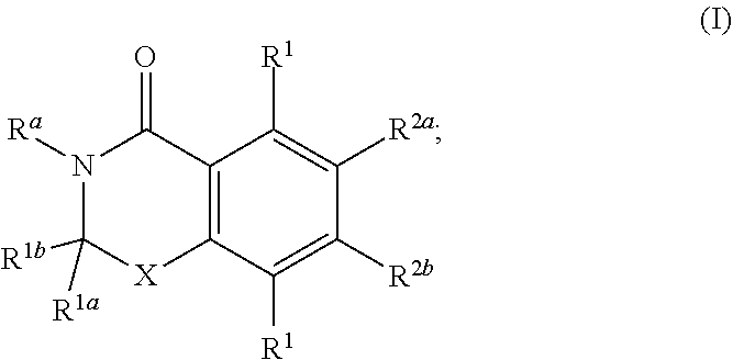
C12=C(C([R1])=C([R2b])C([R2a])=C1[R1])[X]C([R1a])([R1b])N([Ra])C2=O
